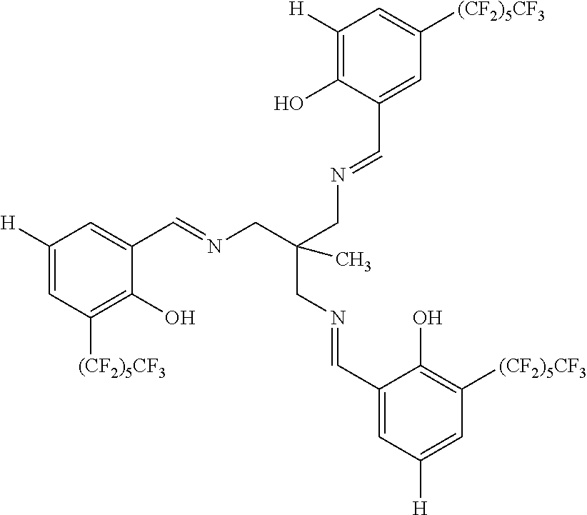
C1([H])=CC([(CF2)5CF3])=C(O)C(C=NCC(CN=CC2=CC([(CF2)5CF3])=CC([H])=C2O)(C)CN=CC2=CC([H])=CC([(CF2)5CF3])=C2O)=C1
